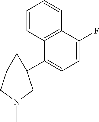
C1=C(F)C2=C(C(C34CC3CN(C)C4)=C1)C=CC=C2
